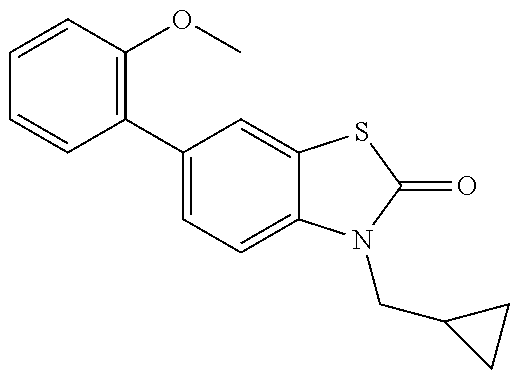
C1=CC(C2=CC=C3C(=C2)SC(=O)N3CC2CC2)=C(OC)C=C1
